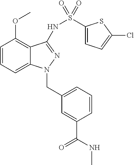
C1=CC=C2C(=C1OC)C(NS(C1=CC=C(Cl)S1)(=O)=O)=NN2CC1=CC=CC(C(=O)NC)=C1
